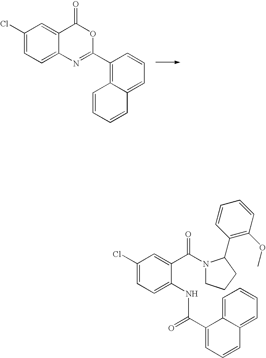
C1=CC=CC2=CC=CC(C3=NC4=CC=C(Cl)C=C4C(=O)O3)=C12.C1(Cl)=CC=C(NC(=O)C2=CC=CC3=CC=CC=C23)C(C(=O)N2CCCC2C2=C(OC)C=CC=C2)=C1
